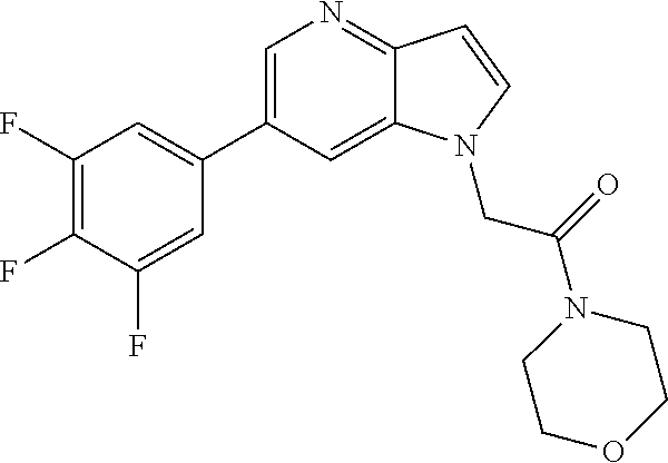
C1=C(C2=CC(F)=C(F)C(F)=C2)C=C2C(=N1)C=CN2CC(=O)N1CCOCC1
